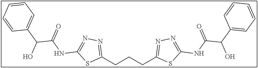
C1(CCCC2=NN=C(NC(C(C3=CC=CC=C3)O)=O)S2)=NN=C(NC(C(C2=CC=CC=C2)O)=O)S1
